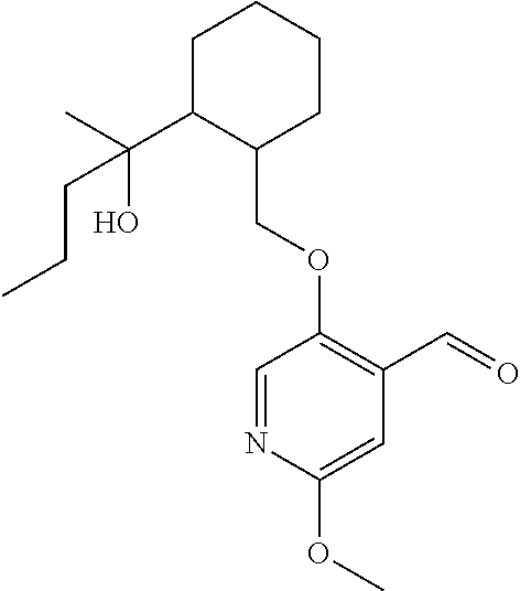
C1C(C(C)(O)CCC)C(COC2=C(C=O)C=C(OC)N=C2)CCC1
